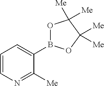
C1=CN=C([Me])C(B2OC([Me])([Me])C([Me])([Me])O2)=C1
